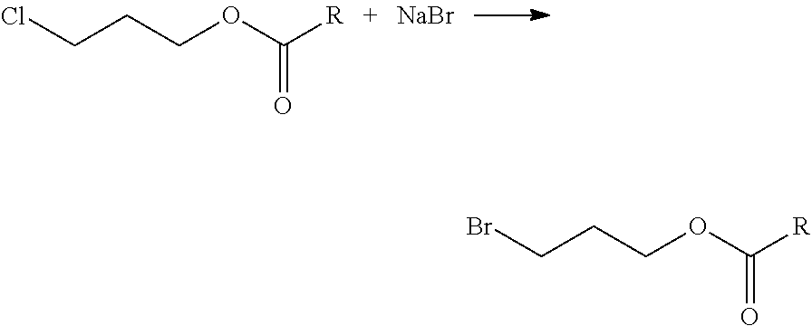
O=C(OCCCCl)[R].[NaBr].O=C(OCCCBr)[R]
